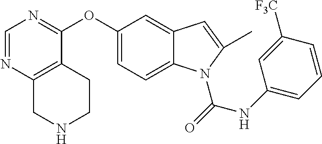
C1=NC2=C(C(OC3=CC=C4C(=C3)C=C(C)N4C(=O)NC3=CC=CC([F3C])=C3)=N1)CCNC2
